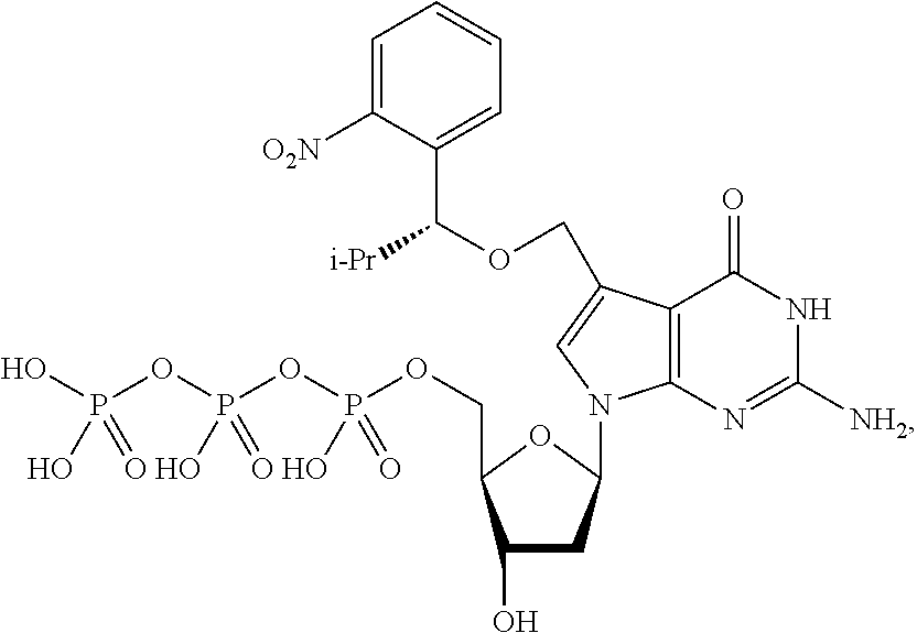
C1=C([O2N])C(C(OCC2=CN(C3CC(O)C(COP(OP(OP(O)(O)=O)(O)=O)(O)=O)O3)C3=C2C(=O)NC([NH2])=N3)[i-Pr])=CC=C1
